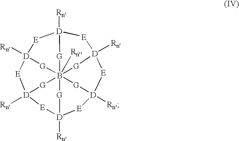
B12345([Rn])[G][D]6([Rn])[E][D]([Rn])([G]1)[E][D]([Rn])([G]2)[E][D]([Rn])([G]3)[E][D]([Rn])([G]4)[E][D]([Rn])([G]5)[E]6
